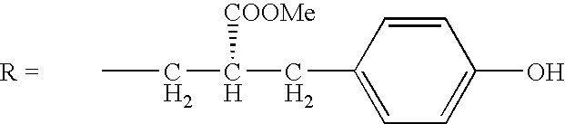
C(C(CC1=CC=C(O)C=C1)[COOMe])C
